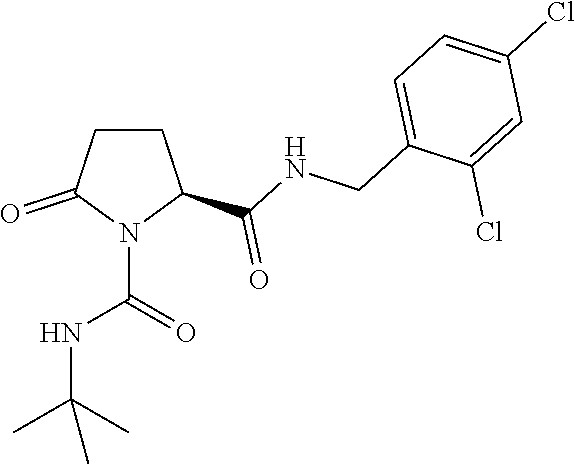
C1CC(C(NCC2=CC=C(Cl)C=C2Cl)=O)N(C(=O)NC(C)(C)C)C1=O
